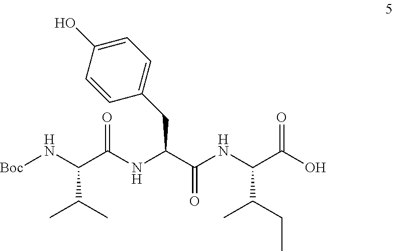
[Boc]NC(C(NC(C(NC(C(CC)C)C(=O)O)=O)CC1=CC=C(O)C=C1)=O)C(C)C
